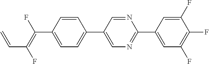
C1=CC(C(=C(F)C=C)F)=CC=C1C1=CN=C(C2=CC(F)=C(F)C(F)=C2)N=C1
